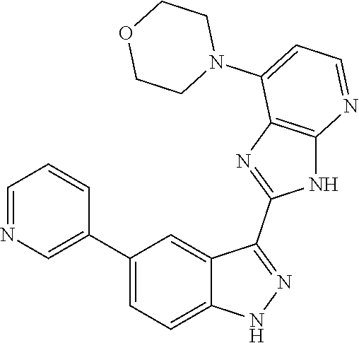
C1(C2=CC=C3C(=C2)C(C2=NC4=C(N2)N=CC=C4N2CCOCC2)=NN3)=CN=CC=C1
